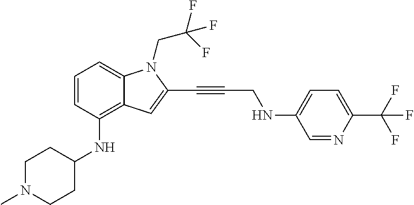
C1=CC(NC2CCN(C)CC2)=C2C(=C1)N(CC(F)(F)F)C(C#CCNC1=CC=C(C(F)(F)F)N=C1)=C2
